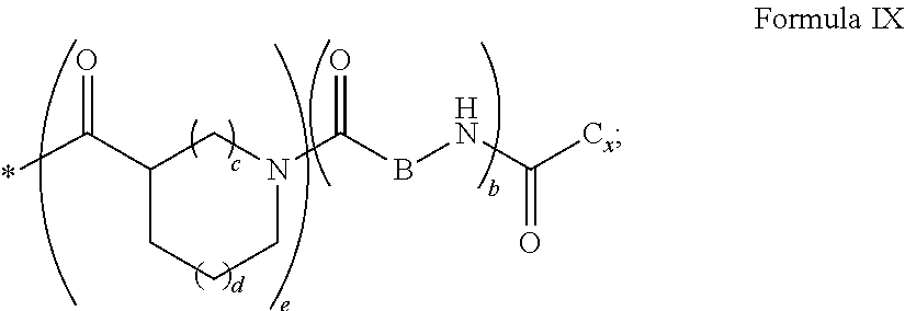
[Cx]C(NBC(N1CC(C(*)=O)CCC1)=O)=O
